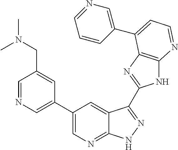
C1=NC=C(C2=CN=C3C(=C2)C(C2=NC4=C(N2)N=CC=C4C2=CN=CC=C2)=NN3)C=C1CN(C)C
